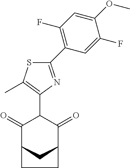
C1(=O)C2CC(C(=O)C1C1=C(C)SC(C3=C(F)C=C(OC)C(F)=C3)=N1)CC2
